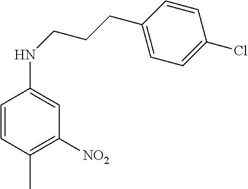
C1=CC(C)=C([NO2])C=C1NCCCC1=CC=C(Cl)C=C1
